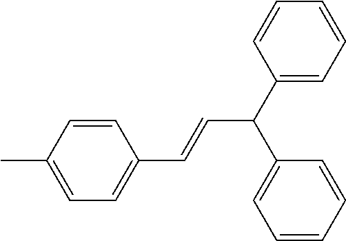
C1=CC(C)=CC=C1C=CC(C1=CC=CC=C1)C1=CC=CC=C1
